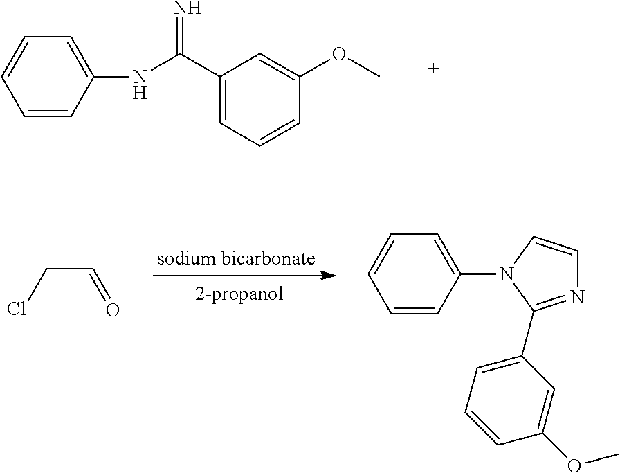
C(C=O)Cl.C1=CC(N2C=CN=C2C2=CC=CC(OC)=C2)=CC=C1.C1=CC(NC(C2=CC=CC(OC)=C2)=N)=CC=C1
